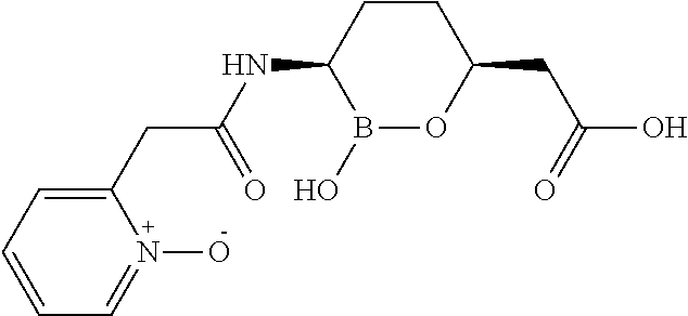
C1(CC(NC2B(O)OC(CC(O)=O)CC2)=O)=CC=CC=N1O
